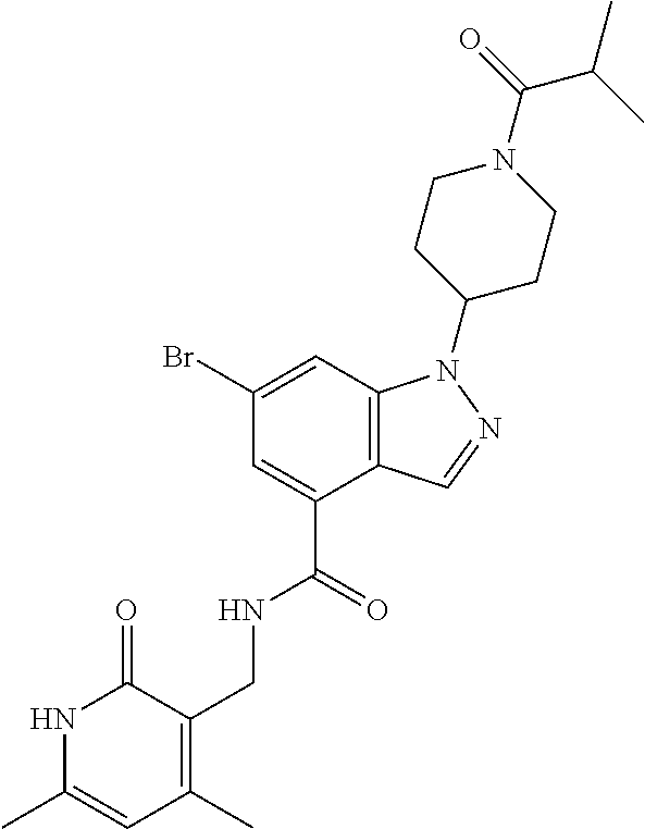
C12=C(C=C(Br)C=C1C(=O)NCC1=C(C)C=C(C)NC1=O)N(C1CCN(C(=O)C(C)C)CC1)N=C2
